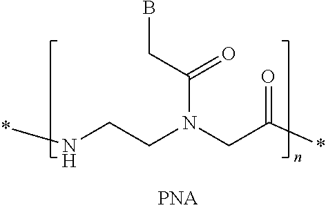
N(CCN(CC(*)=O)C(CB)=O)*
